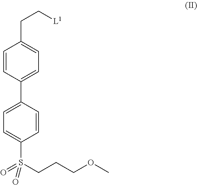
C1=CC(C2=CC=C(S(=O)(CCCOC)=O)C=C2)=CC=C1CC[L1]
